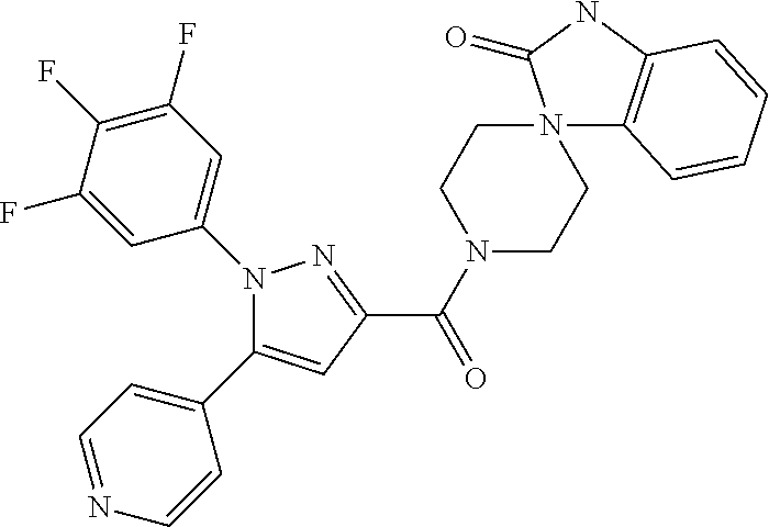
C1(C(N2CCN3(CC2)C2=C(NC3=O)C=CC=C2)=O)=NN(C2=CC(F)=C(F)C(F)=C2)C(C2=CC=NC=C2)=C1
